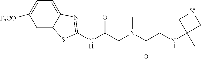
C1=C2C(=CC=C1[F3CO])N=C(NC(CN(C(CNC1(C)CNC1)=O)C)=O)S2
